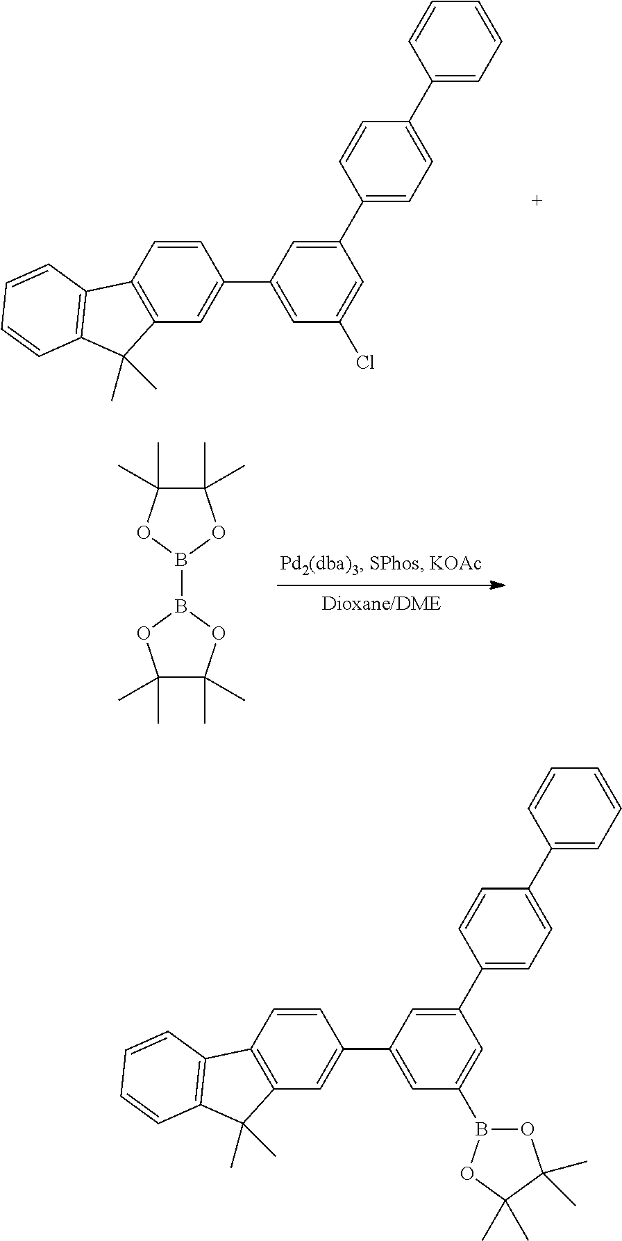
C1(C2=CC(C3=CC4=C(C=C3)C3=C(C4(C)C)C=CC=C3)=CC(Cl)=C2)=CC=C(C2=CC=CC=C2)C=C1.C1(C)(C)C(C)(C)OB(B2OC(C)(C)C(C)(C)O2)O1.C1(C2=CC(C3=CC4=C(C=C3)C3=C(C4(C)C)C=CC=C3)=CC(B3OC(C)(C)C(C)(C)O3)=C2)=CC=C(C2=CC=CC=C2)C=C1
